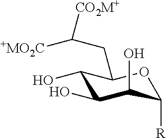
C1(O)C(O)C(O)C([R])OC1CC([+MO2C])[CO2M+]
